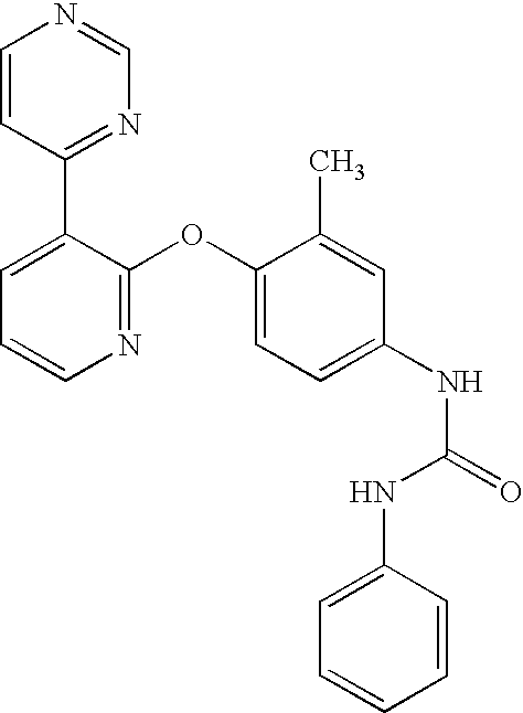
C1=CC(C2=CC=CN=C2OC2=CC=C(NC(=O)NC3=CC=CC=C3)C=C2C)=NC=N1
